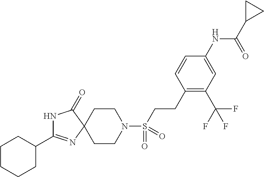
C1CN(S(CCC2=C(C(F)(F)F)C=C(NC(C3CC3)=O)C=C2)(=O)=O)CCC12C(=O)NC(C1CCCCC1)=N2
